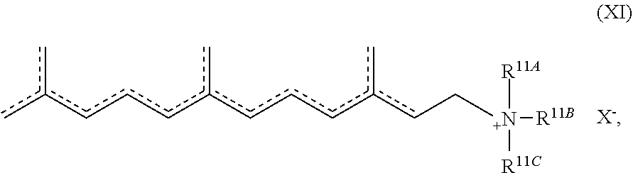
cc(cccc(cccc(cC[N+]([R11B])([R11A])[R11C])c)c)c.[X-]
